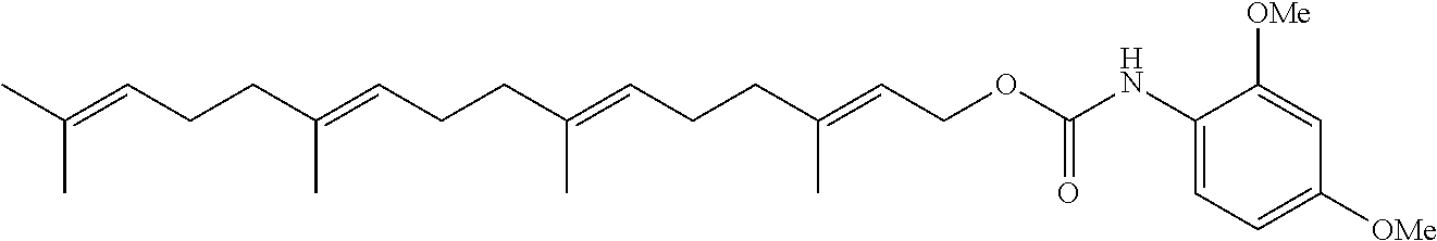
CC(=CCCC(=CCCC(=CCCC(=CCOC(NC1=CC=C([OMe])C=C1[OMe])=O)C)C)C)C
